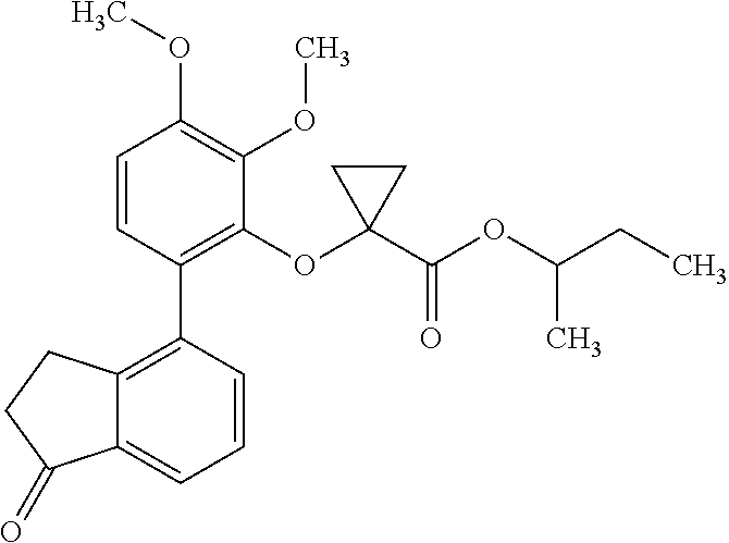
C12=C(C3=C(OC4(C(OC(CC)C)=O)CC4)C(OC)=C(OC)C=C3)C=CC=C1C(=O)CC2
